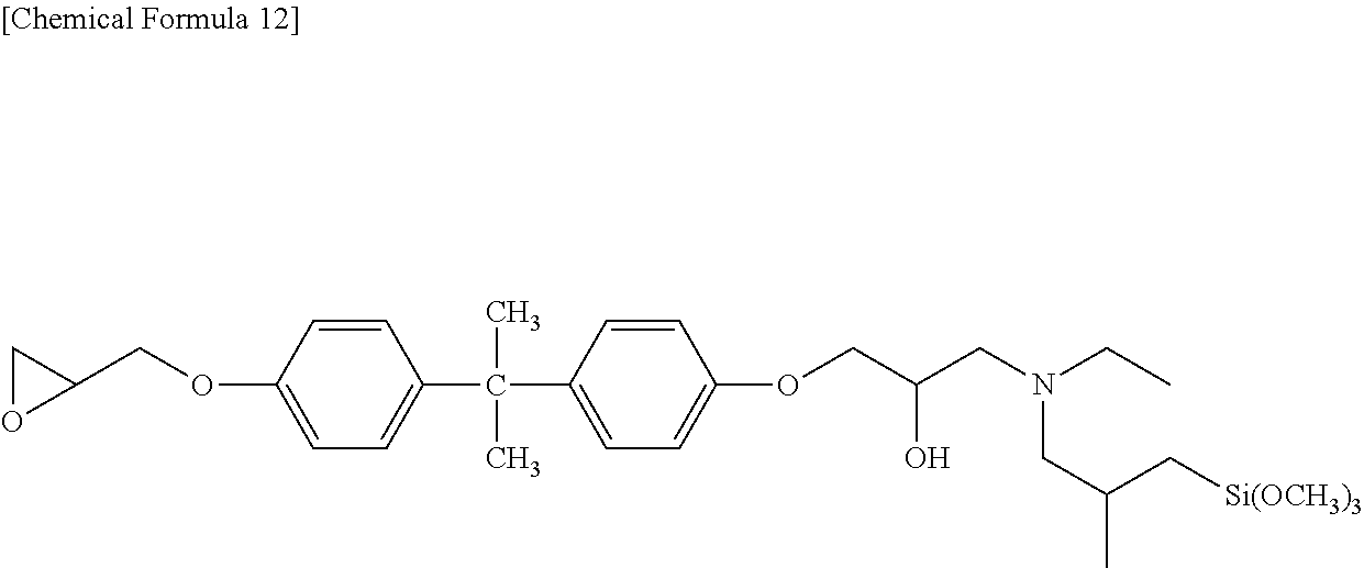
C1OC1COC1=CC=C(C(C)(C)C2=CC=C(OCC(CN(CC(C[Si(OCH3)3])C)CC)O)C=C2)C=C1
